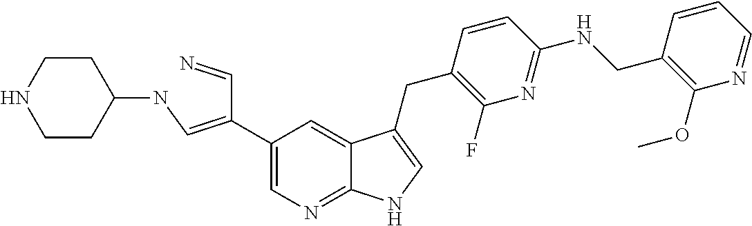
C1(C(C=N)=CNC2CCNCC2)=CN=C2C(=C1)C(CC1=C(F)N=C(NCC3=C(OC)N=CC=C3)C=C1)=CN2
